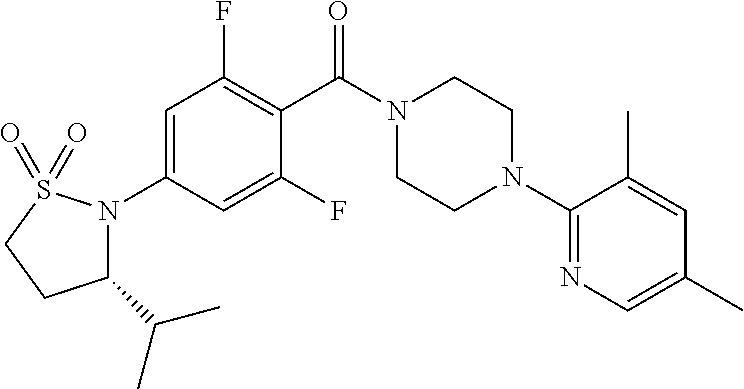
C1(C(C)C)N(C2=CC(F)=C(C(N3CCN(C4=NC=C(C)C=C4C)CC3)=O)C(F)=C2)S(=O)(=O)CC1
